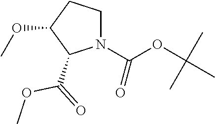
N1(C(OC(C)(C)C)=O)CCC(OC)C1C(OC)=O
